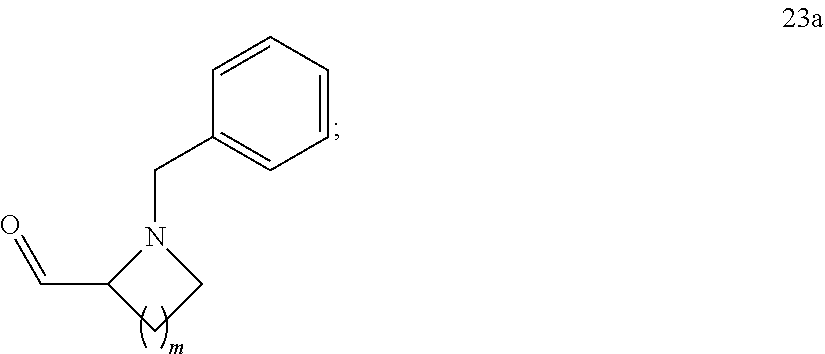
C1(C=O)CCN1CC1=CC=CC=C1
